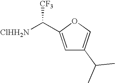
[ClHH2N]C(C1=CC(C(C)C)=CO1)[CF3]
